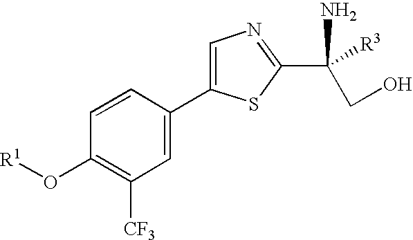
C1=CC(C2=CN=C(C(N)([R3])CO)S2)=CC([CF3])=C1O[R1]
